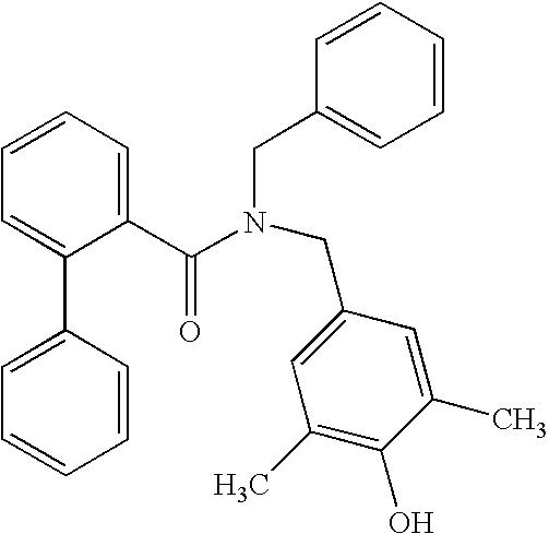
C1(C2=CC=CC=C2)=CC=CC=C1C(N(CC1=CC=CC=C1)CC1=CC(C)=C(O)C(C)=C1)=O
